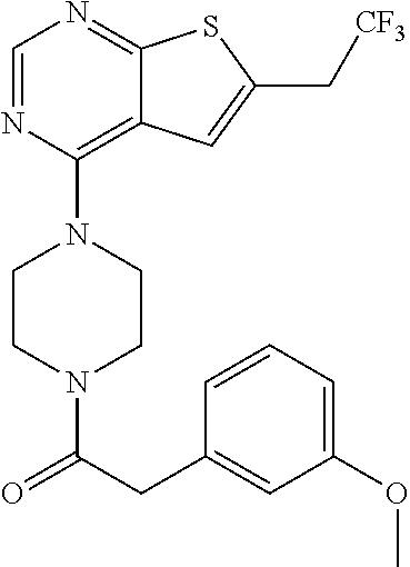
C1CN(C(CC2=CC(OC)=CC=C2)=O)CCN1C1=C2C(=NC=N1)SC(C[CF3])=C2
